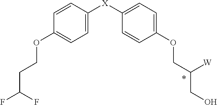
C1=CC([X]C2=CC=C(OCC([W])CO)C=C2)=CC=C1OCCC(F)F
